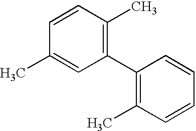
C1(C2=C(C)C=CC=C2)=C(C)C=CC(C)=C1
